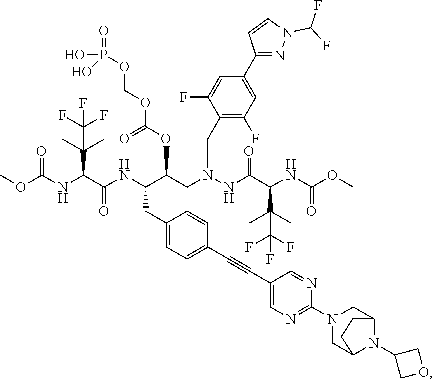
O(C(NC(C(NC(C(CN(NC(C(NC(OC)=O)C(C)(C)C(F)(F)F)=O)CC1=C(F)C=C(C2=NN(C(F)F)C=C2)C=C1F)OC(OCOP(=O)(O)O)=O)CC1=CC=C(C#CC2=CN=C(N3CC4N(C5COC5)C(C3)CC4)N=C2)C=C1)=O)C(C)(C)C(F)(F)F)=O)C
